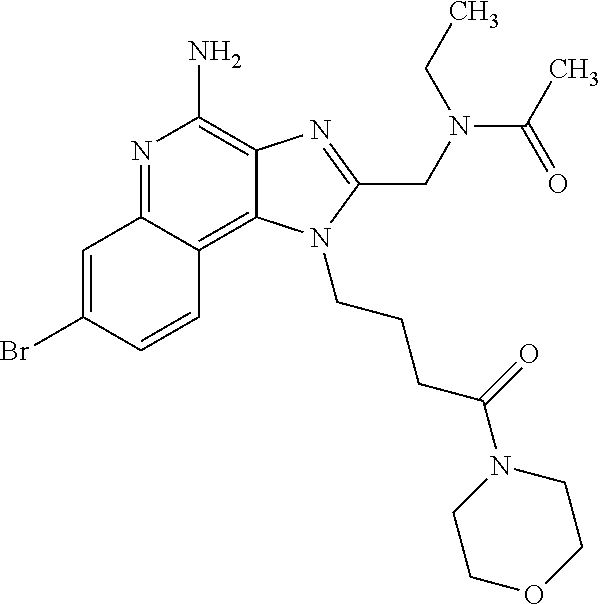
C1=C(Br)C=CC2=C3C(=C(N)N=C12)N=C(CN(C(C)=O)CC)N3CCCC(=O)N1CCOCC1
